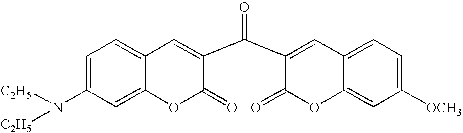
C12=CC(N([C2H5])[C2H5])=CC=C1C=C(C(C1=CC3=CC=C([OCH3])C=C3OC1=O)=O)C(=O)O2
